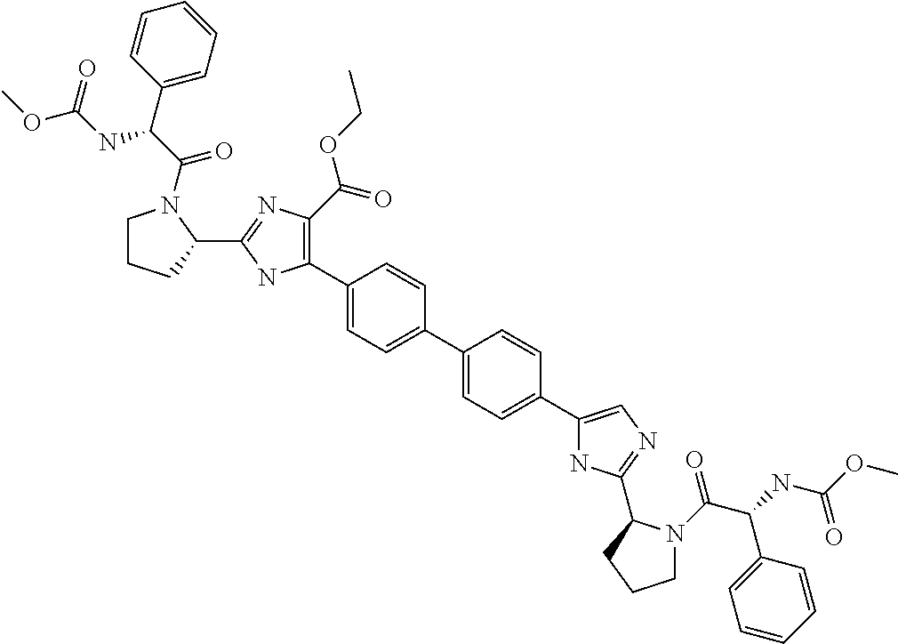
C1(C2=C(C(=O)OCC)N=C(C3N(C(C(C4=CC=CC=C4)NC(OC)=O)=O)CCC3)N2)=CC=C(C2=CC=C(C3=CN=C(C4N(C(C(NC(OC)=O)C5=CC=CC=C5)=O)CCC4)N3)C=C2)C=C1
